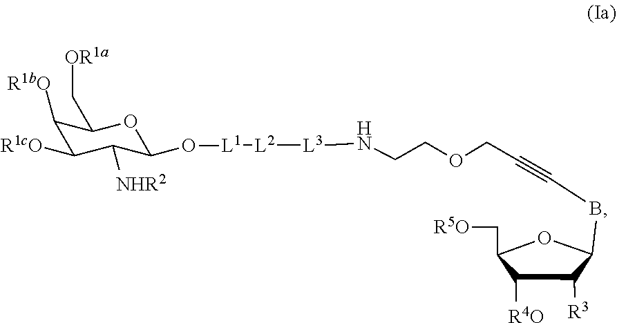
C1([R4O])C([R3])C(BC#CCOCCN[L3][L2][L1]OC2OC(C[OR1a])C([R1bO])C([R1cO])C2[NHR2])OC1C[R5O]
